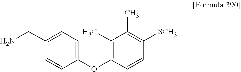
C1(OC2=C(C)C(C)=C([SCH3])C=C2)=CC=C(CN)C=C1
